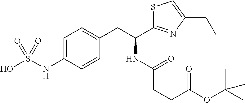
C(OC(CCC(=O)NC(CC1=CC=C(NS(O)(=O)=O)C=C1)C1=NC(CC)=CS1)=O)(C)(C)C
